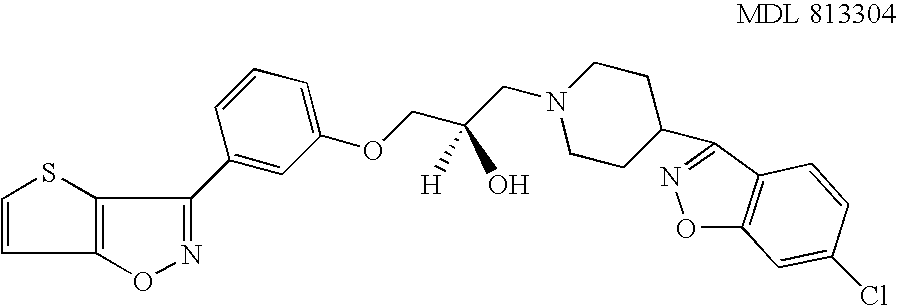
O1N=C(C2=CC(OCC(CN3CCC(C4=NOC5=C4C=CC(Cl)=C5)CC3)(O)[H])=CC=C2)C2=C1C=CS2
